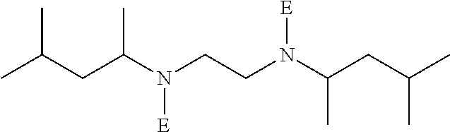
CC(CC(N(CCN(C(CC(C)C)C)[E])[E])C)C
